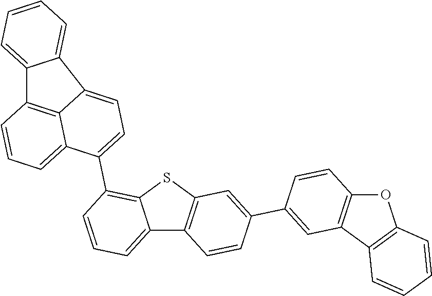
C12=CC=CC=C1C1=CC=C(C3=C4C(=CC=C3)C3=C(S4)C=C(C4=CC5=C(C=C4)OC4=C5C=CC=C4)C=C3)C3=CC=CC2=C31
